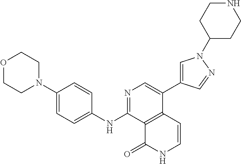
C12=C(C=CNC1=O)C(C1=CN(C3CCNCC3)N=C1)=CN=C2NC1=CC=C(N2CCOCC2)C=C1
